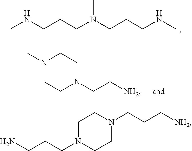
C1CN(CC[NH2])CCN1C.C(CN(CCCNC)C)CNC.C1N(CCCN)CCN(CCC[NH2])C1
